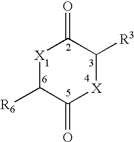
[X]1C([R6])C(=O)[X]C([R3])C1=O
